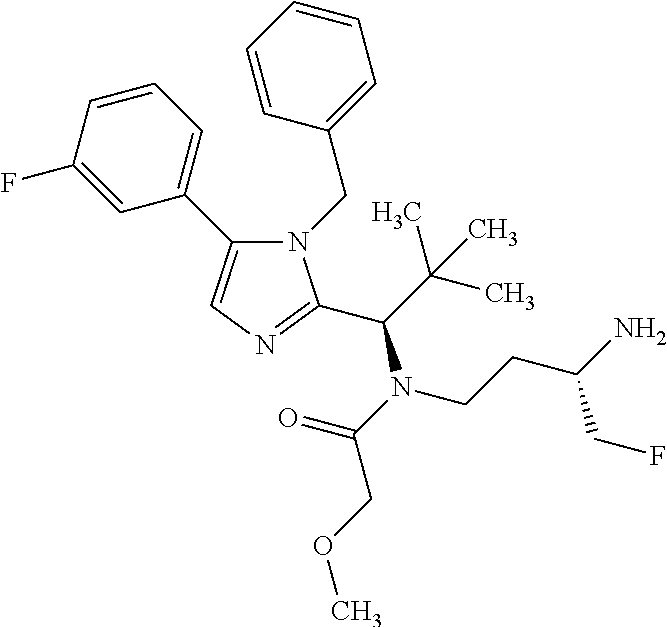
N1(CC2=CC=CC=C2)C(C2=CC=CC(F)=C2)=CN=C1C(N(C(=O)COC)CCC(N)CF)C(C)(C)C
